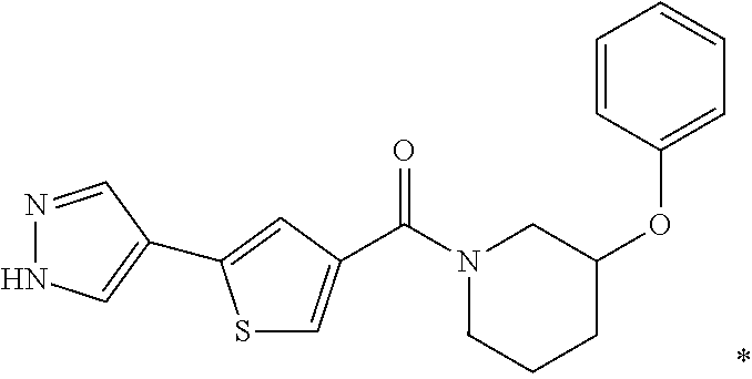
C(N1CCCC(OC2=CC=CC=C2)C1)(=O)C1=CSC(C2=CNN=C2)=C1
